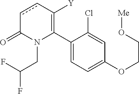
C1(C2=C([Y])ccC(=O)N2CC(F)F)=CC=C(OCCO[Me])C=C1Cl
